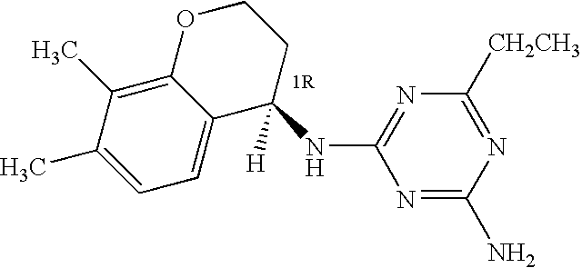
C1=C(C)C(C)=C2C(=C1)C([H])(NC1=NC([CH2CH3])=NC(N)=N1)CCO2
